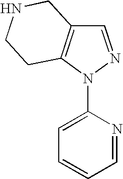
C1=NN(C2=CC=CC=N2)C2=C1CNCC2
